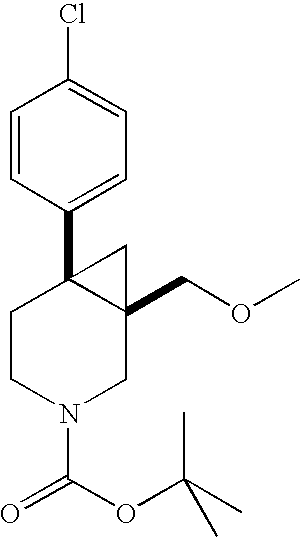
C1CN(C(OC(C)(C)C)=O)CC2(COC)C1(C1=CC=C(Cl)C=C1)C2
